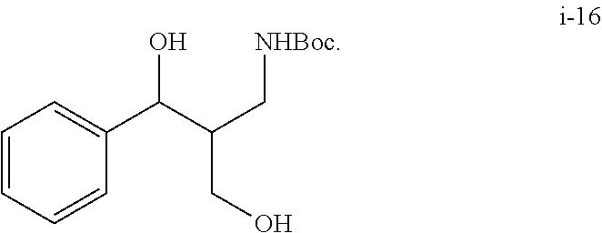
C1=CC=CC(C(C(CO)C[NHBoc])O)=C1
